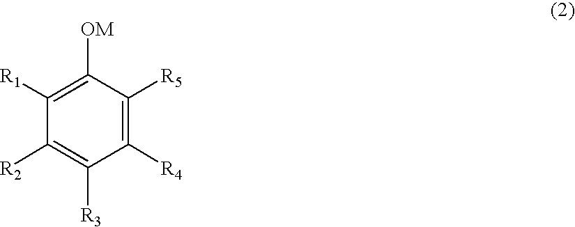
C1([R2])=C([R3])C([R4])=C([R5])C([OM])=C1[R1]
